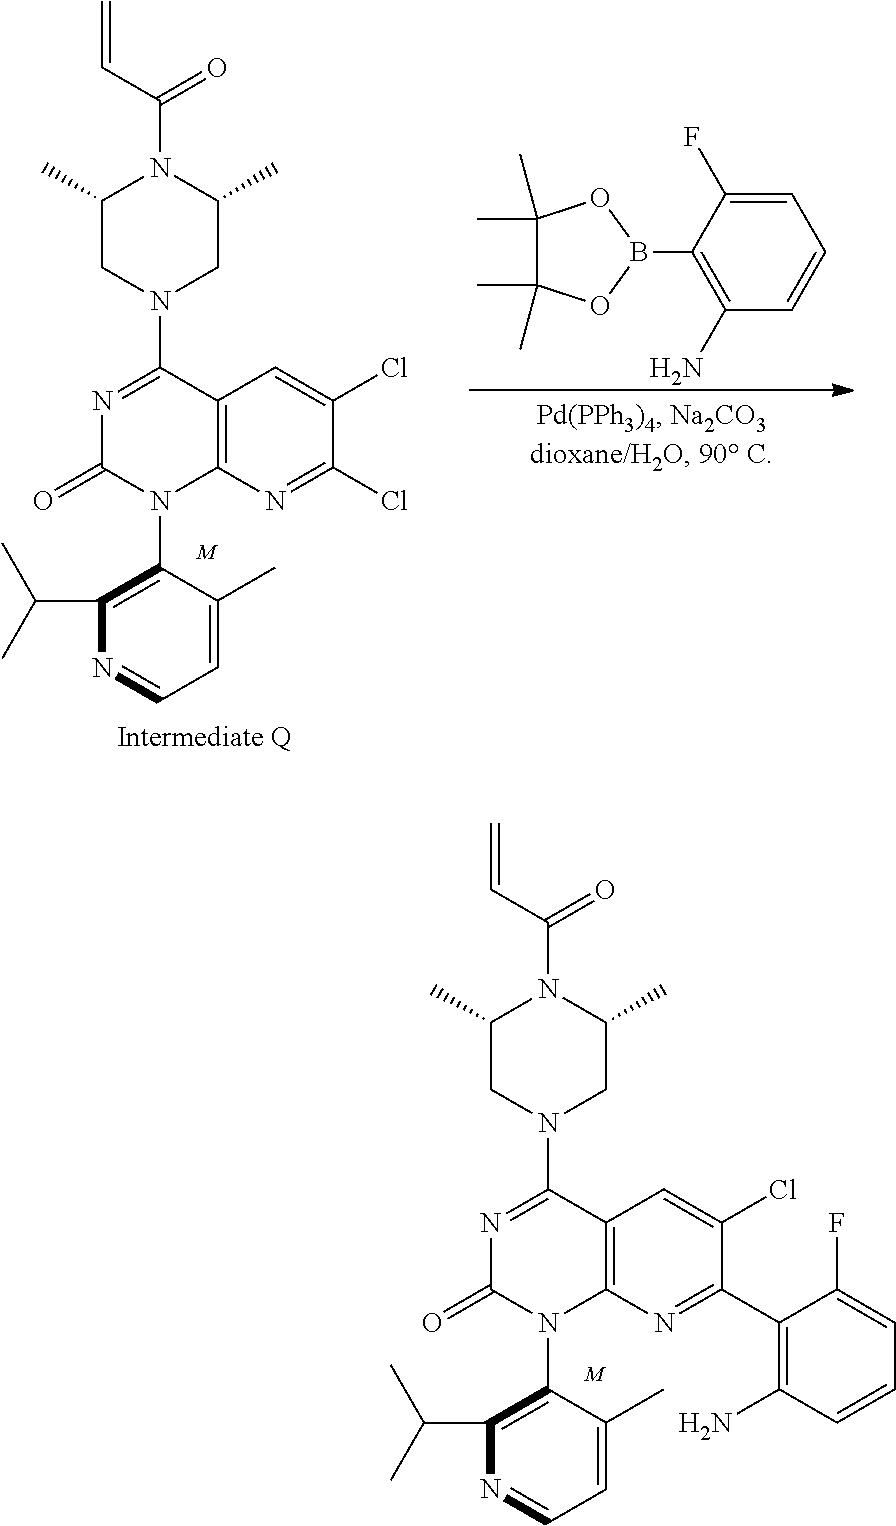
[M].N1=C(N2CC(C)N(C(C=C)=O)C(C)C2)C2=C(N(C3=C(C(C)C)N=CC=C3C)C1=O)N=C(Cl)C(Cl)=C2.C1=C(F)C(B2OC(C)(C)C(C)(C)O2)=C(N)C=C1.[M].N1=C(N2CC(C)N(C(C=C)=O)C(C)C2)C2=C(N(C3=C(C(C)C)N=CC=C3C)C1=O)N=C(C1=C(N)C=CC=C1F)C(Cl)=C2
